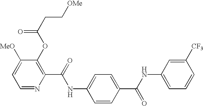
N(C(C1=C(OC(CC[OMe])=O)C([MeO])=CC=N1)=O)C1=CC=C(C(NC2=CC=CC([CF3])=C2)=O)C=C1
